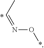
CC=NO*
